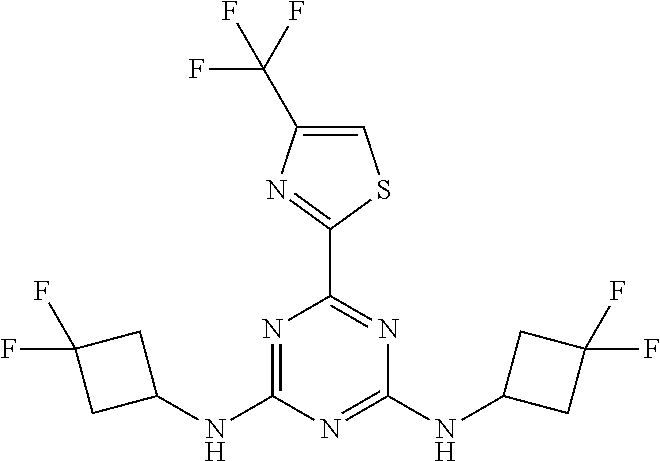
N1=C(NC2CC(F)(F)C2)N=C(NC2CC(F)(F)C2)N=C1C1=NC(C(F)(F)F)=CS1
